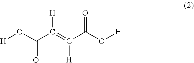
[H]OC(=O)C([H])=C([H])C(=O)O[H]
